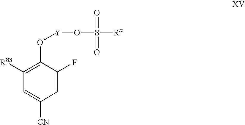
C1([R83])=C(O[Y]OS([Ra])(=O)=O)C(F)=CC([CN])=C1
